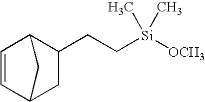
C1=CC2CC(CC[Si]([OCH3])(C)C)C1C2
